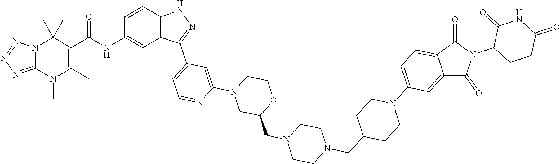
N12C(=NN=N1)N(C)C(C)=C(C(=O)NC1=CC3=C(C=C1)NN=C3C1=CC=NC(N3CC(CN4CCN(CC5CCN(C6=CC=C7C(=C6)C(=O)N(C6CCC(=O)NC6=O)C7=O)CC5)CC4)OCC3)=C1)C2(C)C
